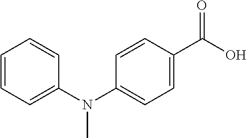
C1=CC=C(N(C2=CC=C(C(O)=O)C=C2)C)C=C1
